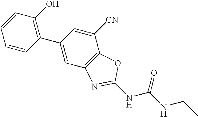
C1=CC=CC(C2=CC3=C(C([CN])=C2)OC(NC(NCC)=O)=N3)=C1O
